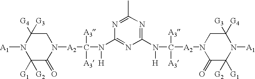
N1([A1])C([G1])([G2])C(=O)N([A2]C([A3])([A3])N([H])C2=NC(N(C([A3])([A3])[A2]N3C(=O)C([G2])([G1])N([A1])C([G3])([G4])C3)[H])=NC(C)=N2)CC1([G4])[G3]
